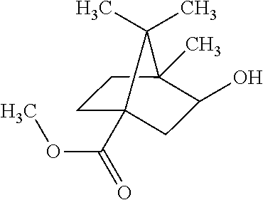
C1C2(C(OC)=O)CC(O)C(C)(C1)C2(C)C
